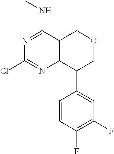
N1=C(NC)C2=C(N=C1Cl)C(C1=CC(F)=C(F)C=C1)COC2
